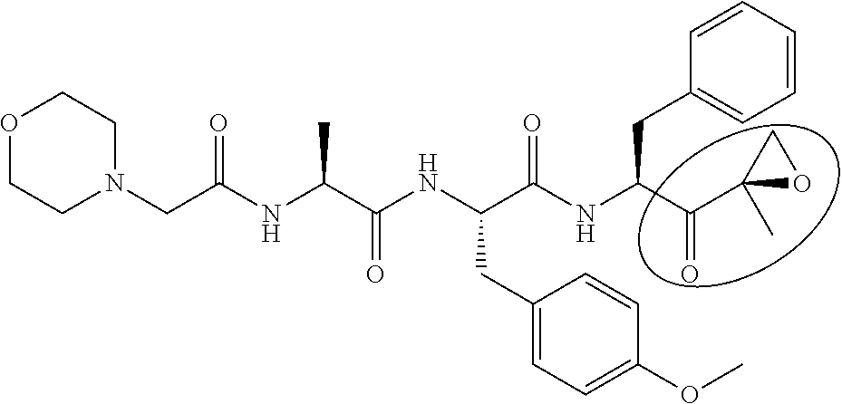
C(C(NC(C(NC(C(NC(C(C1(C)OC1)=O)CC1=CC=CC=C1)=O)CC1=CC=C(OC)C=C1)=O)C)=O)N1CCOCC1
